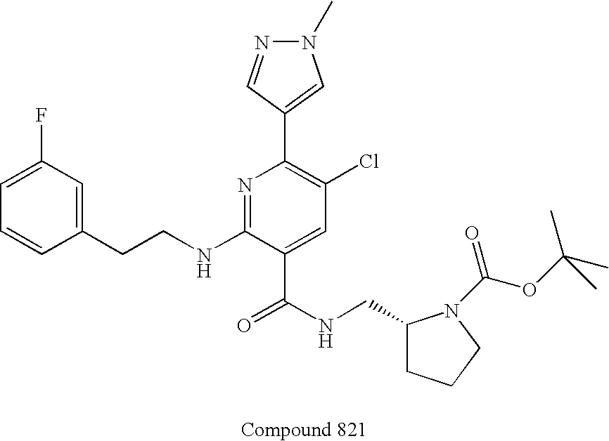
C1=CC(CCNC2=NC(C3=CN(C)N=C3)=C(Cl)C=C2C(NCC2CCCN2C(OC(C)(C)C)=O)=O)=CC(F)=C1
